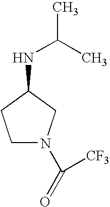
C1N(C([CF3])=O)CC(NC(C)C)C1
